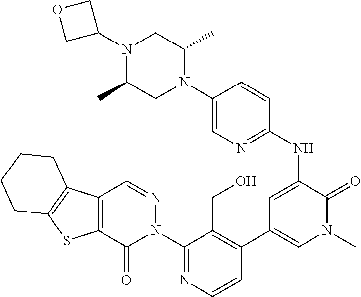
C1(N2N=CC3=C(C2=O)SC2=C3CCCC2)=NC=CC(C2=CN(C)C(=O)C(NC3=NC=C(N4C(C)CN(C5COC5)C(C)C4)C=C3)=C2)=C1CO
